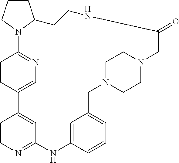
C1=CC2=CN=C1N1C(CCC1)CCNC(=O)CN1CCN(CC3=CC=CC(=C3)NC3=NC=CC2=C3)CC1
